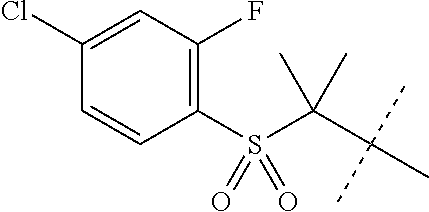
C1(Cl)=CC(F)=C(S(C(C(C)(C)C)(C)C)(=O)=O)C=C1
